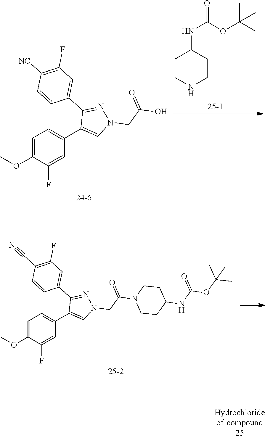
C1=C(OC)C(F)=CC(C2=CN(CC(=O)O)N=C2C2=CC(F)=C([NC])C=C2)=C1.C1CNCCC1NC(=O)OC(C)(C)C.C1=C(OC)C(F)=CC(C2=CN(CC(=O)N3CCC(NC(OC(C)(C)C)=O)CC3)N=C2C2=CC(F)=C(C#N)C=C2)=C1
